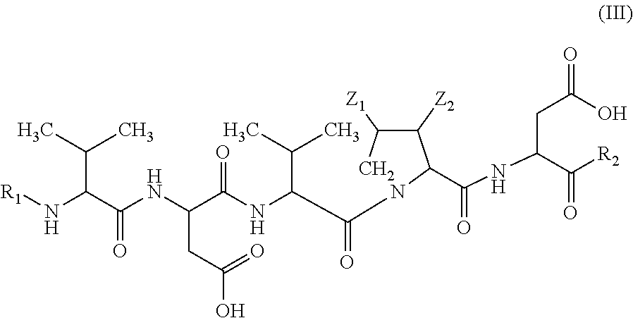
C(NC(C([R2])=O)CC(O)=O)(C1C([Z2])C([Z1])CN1C(C(NC(C(NC(C(N[R1])C(C)C)=O)CC(=O)O)=O)C(C)C)=O)=O
